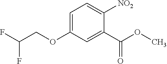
C1=C(OCC(F)F)C=C(C(OC)=O)C([NO2])=C1
